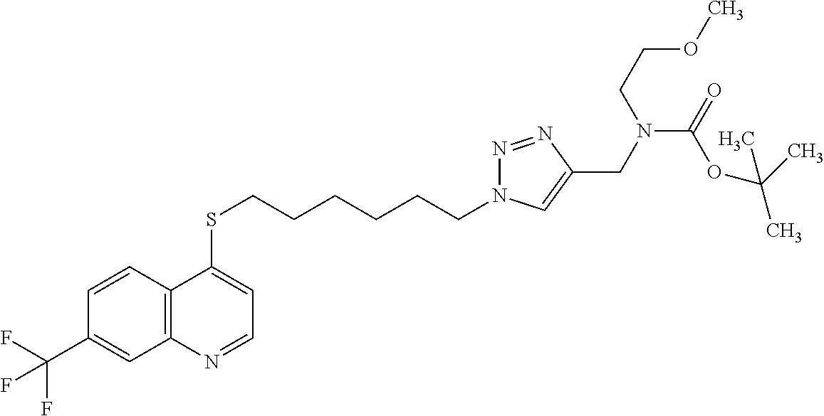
C12=C(C=CC(C(F)(F)F)=C1)C(SCCCCCCN1N=NC(CN(C(=O)OC(C)(C)C)CCOC)=C1)=CC=N2
